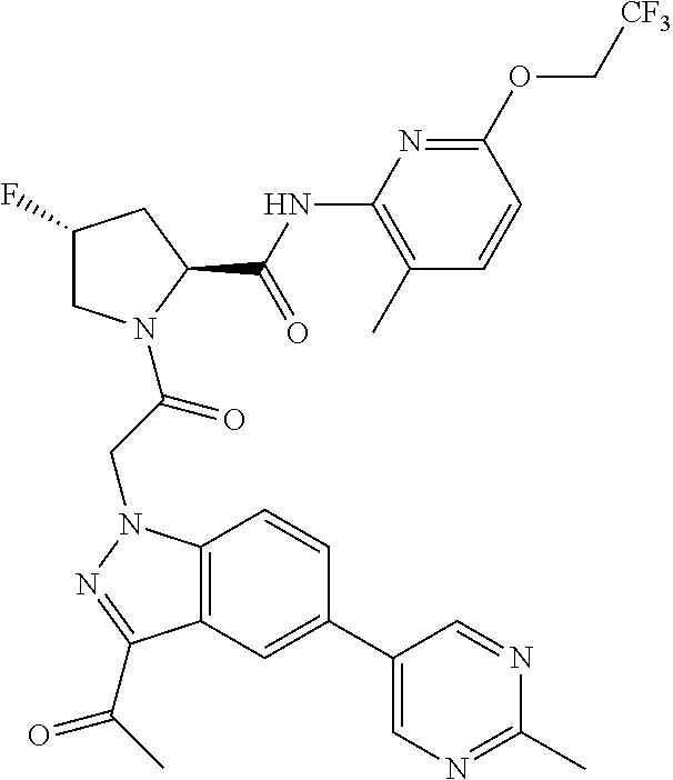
C12=C(N(CC(=O)N3CC(F)CC3C(NC3=C(C)C=CC(OC[CF3])=N3)=O)N=C1C(=O)C)C=CC(C1=CN=C(C)N=C1)=C2
